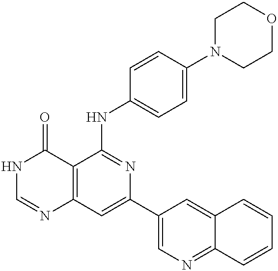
C12=C(C=C(C3=CN=C4C(=C3)C=CC=C4)N=C1NC1=CC=C(N3CCOCC3)C=C1)N=CNC2=O
